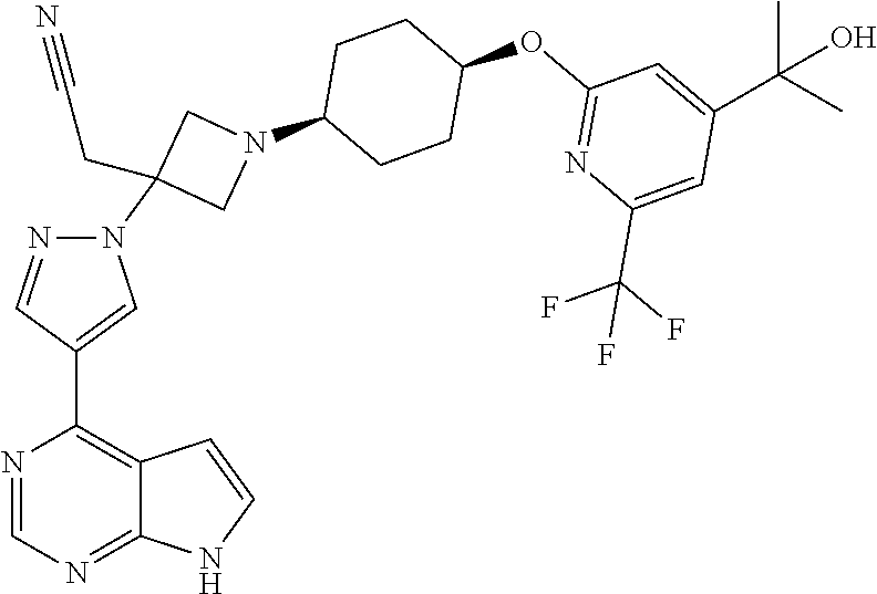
C12=NC=NC(C3=CN(C4(CC#N)CN(C5CCC(OC6=NC(C(F)(F)F)=CC(C(C)(C)O)=C6)CC5)C4)N=C3)=C1C=CN2
